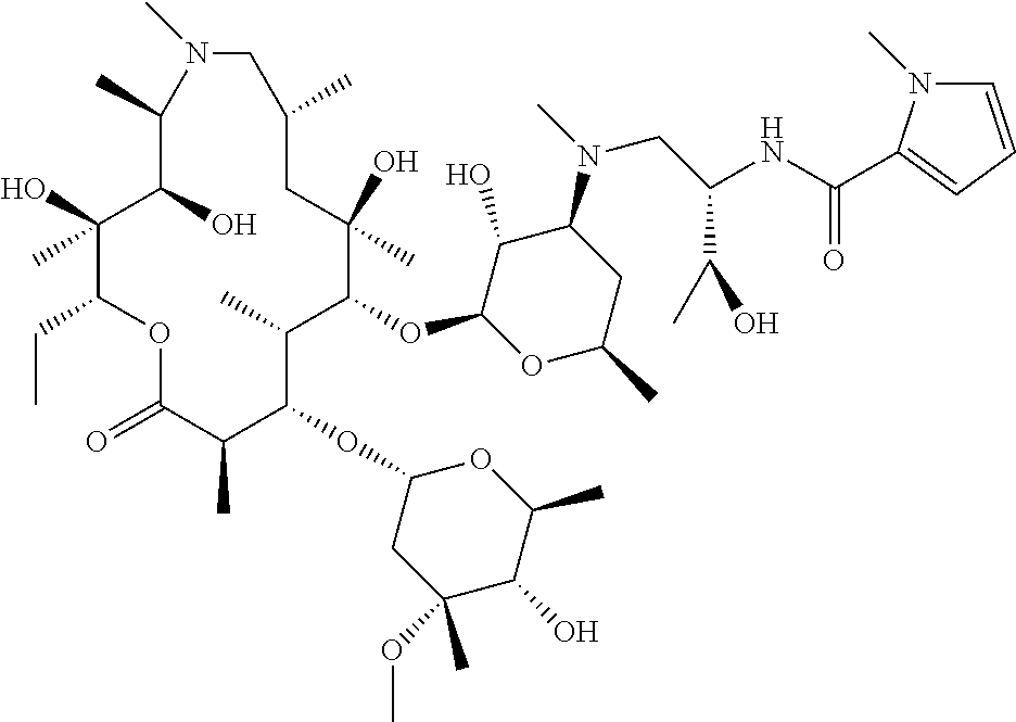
C1(O)C(OC2C(C)C(OC3CC(OC)(C)C(O)C(C)O3)C(C)C(=O)OC(CC)C(O)(C)C(O)C(C)N(C)CC(C)CC2(O)C)OC(C)CC1N(C)CC(NC(=O)C1=CC=CN1C)C(C)O
